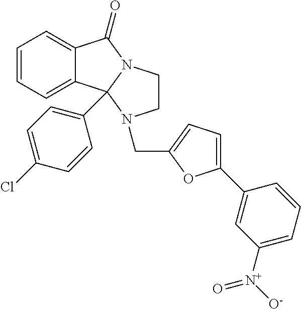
C1=CC=C2C(=C1)C1(C3=CC=C(Cl)C=C3)N(C2=O)CCN1CC1=CC=C(C2=CC([N+]([O-])=O)=CC=C2)O1
